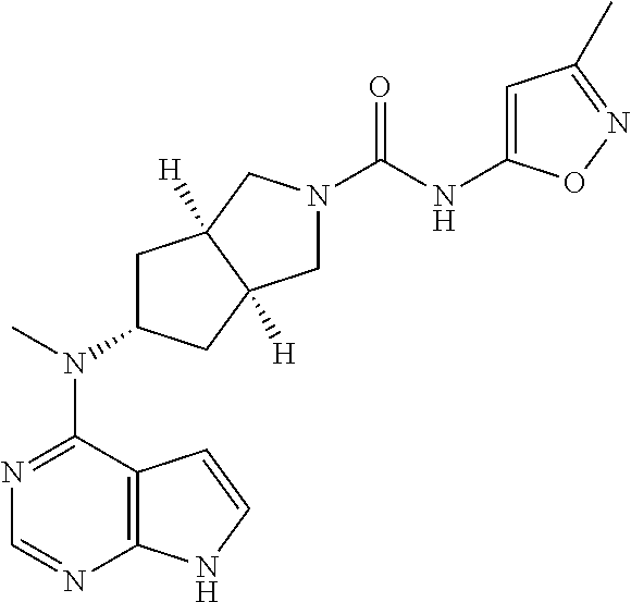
C12=C(N=CN=C1N(C)C1CC3([H])C([H])(C1)CN(C(=O)NC1=CC(C)=NO1)C3)NC=C2
